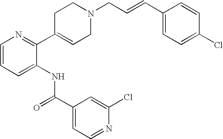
C1C(C2=NC=CC=C2NC(C2=CC=NC(Cl)=C2)=O)=CCN(CC=CC2=CC=C(Cl)C=C2)C1
